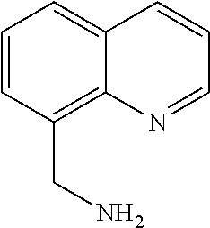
C1=CC(CN)=C2C(=C1)C=CC=N2
